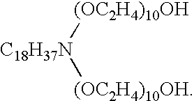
[C18H37N]([(OC2H4)10OH])[(OC2H4)10OH]
